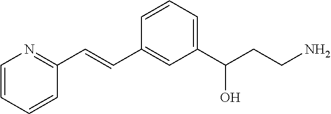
C1=CC=CC(C=CC2=CC(C(CCN)O)=CC=C2)=N1
